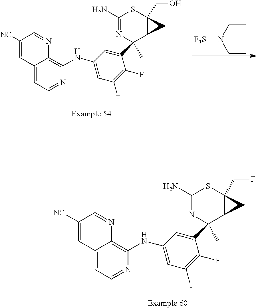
N(CC)(CC)[F3S].C12=CC=NC(NC3=CC(F)=C(F)C(C4(C)C5C(CO)(SC(N)=N4)C5)=C3)=C1N=CC([NC])=C2.C12=CC=NC(NC3=CC(F)=C(F)C(C4(C)C5C(CF)(SC(N)=N4)C5)=C3)=C1N=CC([NC])=C2
